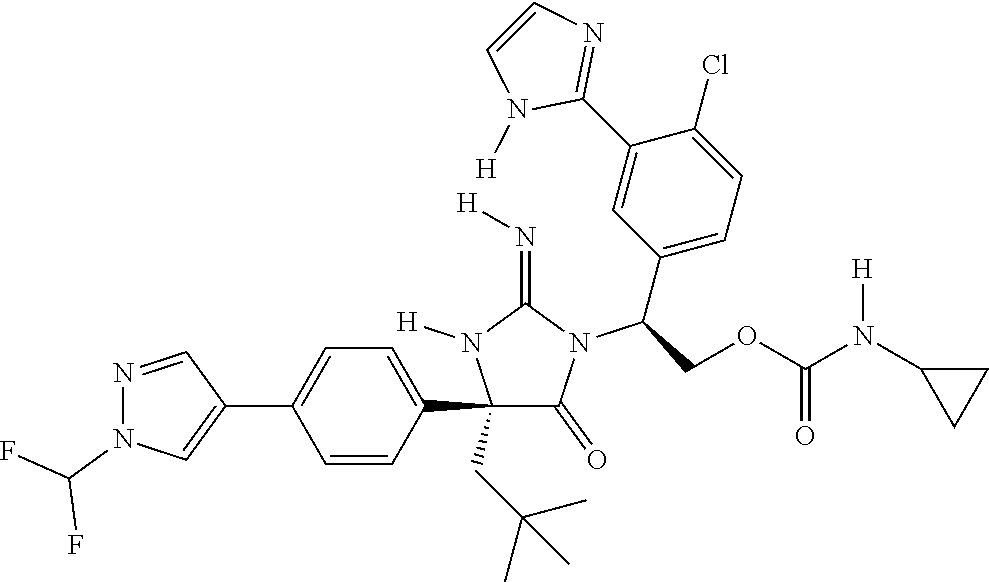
C1(C2=CC=C(C3=CN(C(F)F)N=C3)C=C2)(CC(C)(C)C)C(=O)N(C(C2=CC=C(Cl)C(C3=NC=CN3[H])=C2)COC(N(C2CC2)[H])=O)C(=N[H])N1[H]
